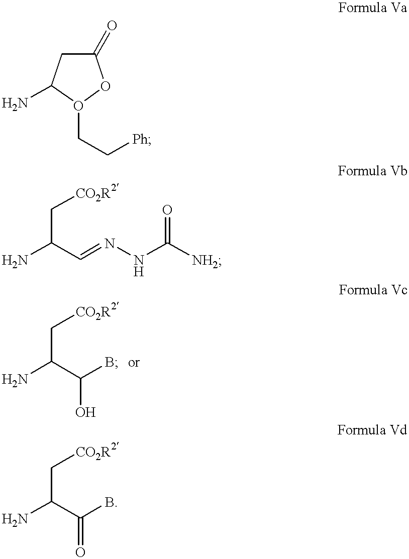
C1(=O)CC(N)O(CC[Ph])O1.C(C(C=NNC([NH2])=O)N)[CO2R2].C(C(C(B)O)N)[CO2R2].C(C(C(B)=O)N)[CO2R2]
